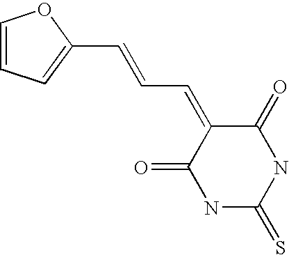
C1=CC=C(C=CC=C2C(=O)NC(=S)NC2=O)O1
